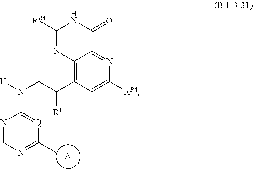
[A].C12=C(C(CN([H])C3=[Q]C(C)=NC=N3)[R1])C=C([RB4])N=C1C(=O)NC([RB4])=N2
